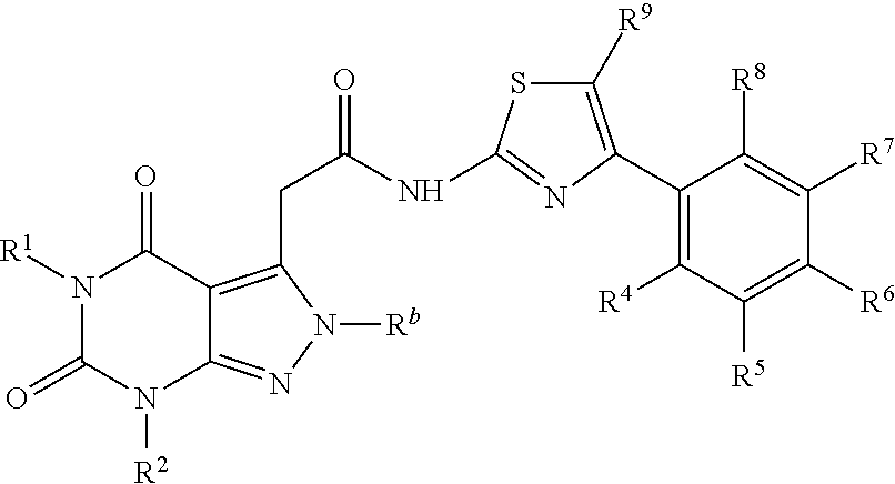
N1([R1])C(=O)N([R2])C2=NN([Rb])C(CC(=O)NC3=NC(C4=C([R4])C([R5])=C([R6])C([R7])=C4[R8])=C([R9])S3)=C2C1=O
